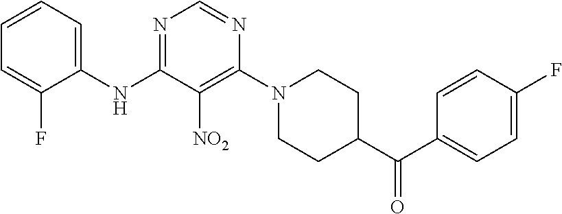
C1=CC=C(NC2=NC=NC(N3CCC(C(C4=CC=C(F)C=C4)=O)CC3)=C2[NO2])C(F)=C1
